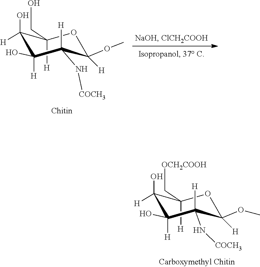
O1C([H])(OC)C([H])(N[COCH3])C([H])(O)C(O)([H])C1([H])CO.O1C([H])(OC)C([H])(N[COCH3])C([H])(O)C(O)([H])C1([H])C[OCH2COOH]
